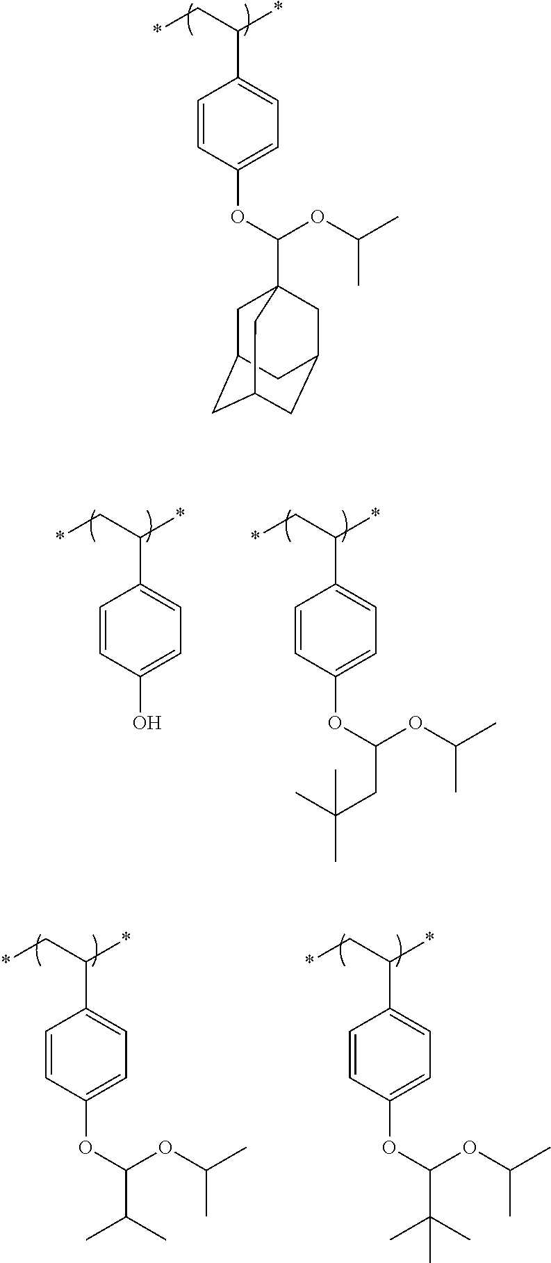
*CC(*)C1=CC=C(OC(OC(C)C)C23CC4CC(CC(C2)C4)C3)C=C1.*CC(*)C1=CC=C(O)C=C1.*CC(*)C1=CC=C(OC(CC(C)(C)C)OC(C)C)C=C1.*CC(*)C1=CC=C(OC(C(C)C)OC(C)C)C=C1.*CC(*)C1=CC=C(OC(C(C)(C)C)OC(C)C)C=C1
